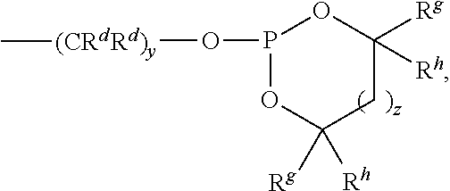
P1(O[(CRdRd)y]C)OC([Rg])([Rh])CC([Rh])([Rg])O1
